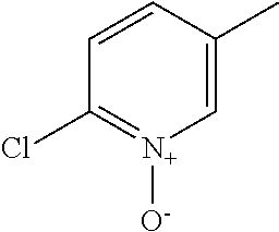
C1=CC(C)=C[N+]([O-])=C1Cl
